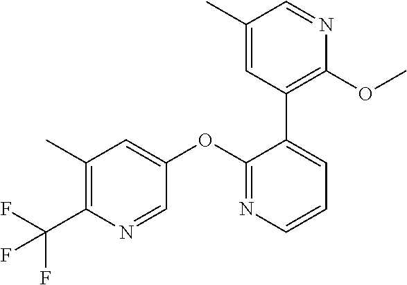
C1(OC2=CC(C)=C(C(F)(F)F)N=C2)=NC=CC=C1C1=C(OC)N=CC(C)=C1
